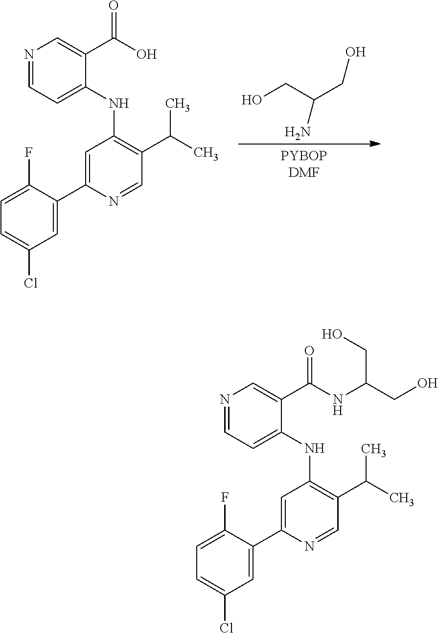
OCC(CO)N.C1=C(C2=CC(NC3=CC=NC=C3C(O)=O)=C(C(C)C)C=N2)C(F)=CC=C1Cl.C1=C(C2=CC(NC3=CC=NC=C3C(NC(CO)CO)=O)=C(C(C)C)C=N2)C(F)=CC=C1Cl
